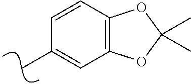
CC1=CC2=C(C=C1)OC(C)(C)O2
